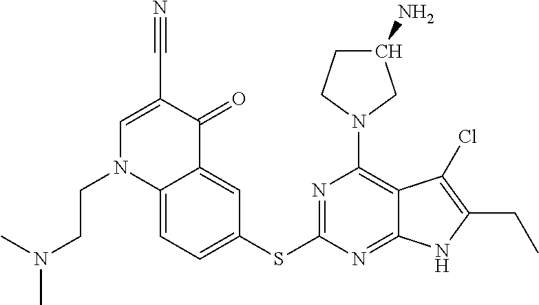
C12=CC=C(SC3=NC(N4CC(N)CC4)=C4C(=N3)NC(CC)=C4Cl)C=C1C(=O)C(C#N)=CN2CCN(C)C
